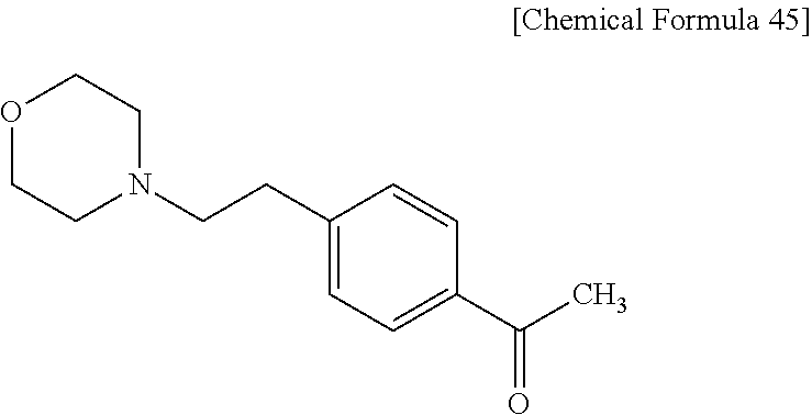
O1CCN(CCC2=CC=C(C(=O)C)C=C2)CC1
